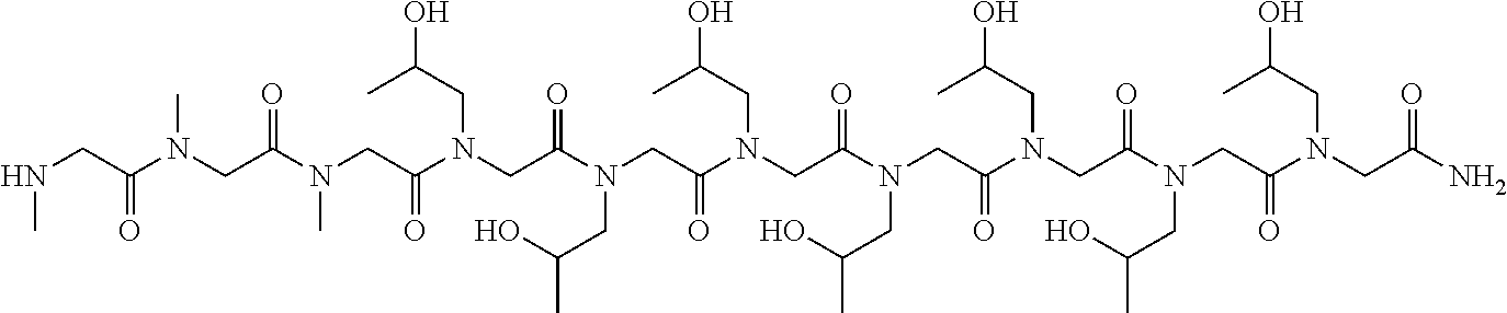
N(CC(N(CC(N(CC(N(CC(N(CC(N(CC(N(CC(N(CC(N(CC(N(CC(N)=O)CC(O)C)=O)CC(C)O)=O)CC(O)C)=O)CC(C)O)=O)CC(O)C)=O)CC(C)O)=O)CC(O)C)=O)C)=O)C)=O)C
